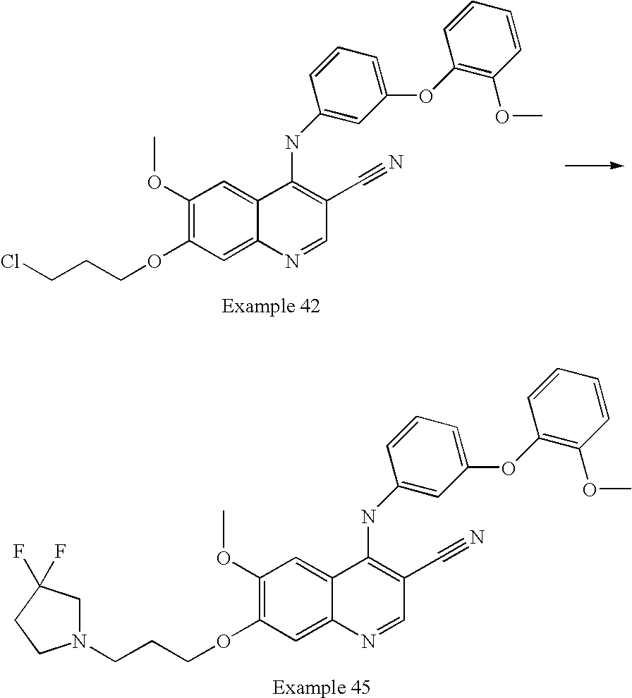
C1(OCCCCl)=C(OC)C=C2C(=C1)N=CC(C#N)=C2NC1=CC(OC2=C(OC)C=CC=C2)=CC=C1.C1(OCCCN2CC(F)(F)CC2)=C(OC)C=C2C(=C1)N=CC(C#N)=C2NC1=CC(OC2=C(OC)C=CC=C2)=CC=C1
